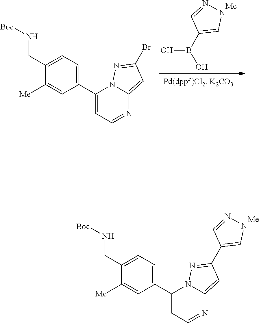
C1=C2N=CC=C(C3=CC=C(CN[Boc])C([Me])=C3)N2N=C1C1=CNN=C1.C1(B(O)O)=CNN=C1.C1=C2N=CC=C(C3=CC=C(CN[Boc])C([Me])=C3)N2N=C1Br
